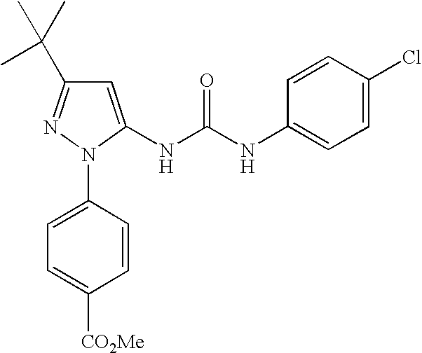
C1=C(NC(NC2=CC=C(Cl)C=C2)=O)N(C2=CC=C([CO2Me])C=C2)N=C1C(C)(C)C
